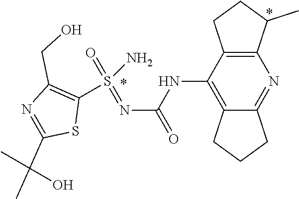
S(=O)(N)(=NC(NC1=C2CCCC2=NC2=C1CCC2C)=O)C1=C(CO)N=C(C(C)(C)O)S1
